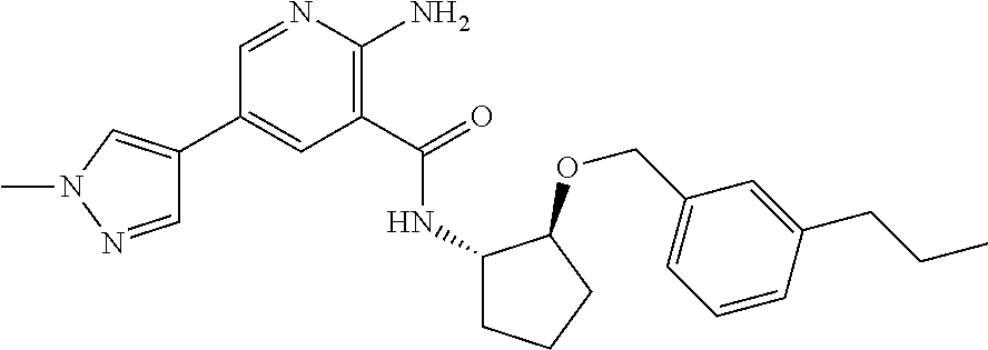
C1(C2=CN(C)N=C2)=CC(C(=O)NC2CCCC2OCC2=CC=CC(CCC)=C2)=C(N)N=C1
